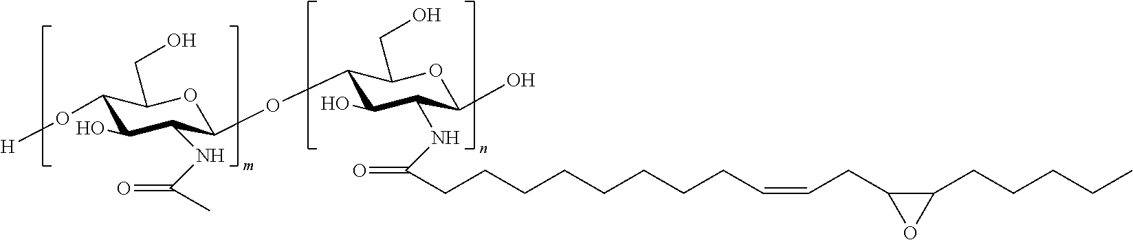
C1(O[H])C(O)C(NC(=O)C)C(OC2C(O)C(NC(=O)CCCCCCCCC=CCC3C(CCCCC)O3)C(O)OC2CO)OC1CO
